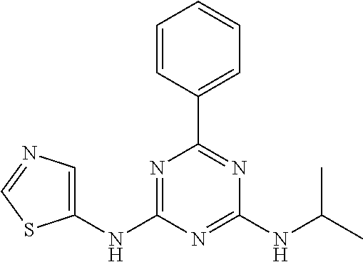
C1=CC(C2=NC(NC(C)C)=NC(NC3=CN=CS3)=N2)=CC=C1
